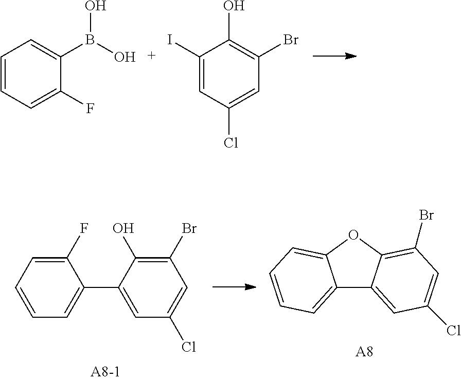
C1=CC=C(F)C(B(O)O)=C1.C1(I)=CC(Cl)=CC(Br)=C1O.C1(F)=CC=CC=C1C1=CC(Cl)=CC(Br)=C1O.C12=CC=CC=C1OC1=C(Br)C=C(Cl)C=C21.[A8]
